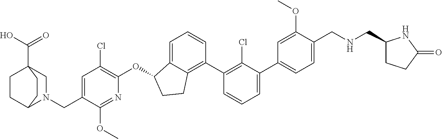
C(C1=CC(Cl)=C(OC2C3=CC=CC(C4=C(Cl)C(C5=CC=C(CNCC6CCC(=O)N6)C(OC)=C5)=CC=C4)=C3CC2)N=C1OC)N1C2CCC(C(O)=O)(C1)CC2
